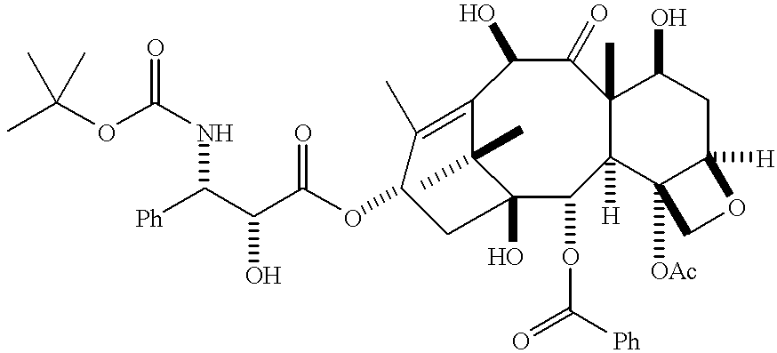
C1(OC([Ph])=O)C2([H])C(C)(C(=O)C(O)C3=C(C)C(OC(C(C([Ph])NC(OC(C)(C)C)=O)O)=O)CC1(O)C3(C)C)C(O)CC1([H])C2([OAc])CO1
